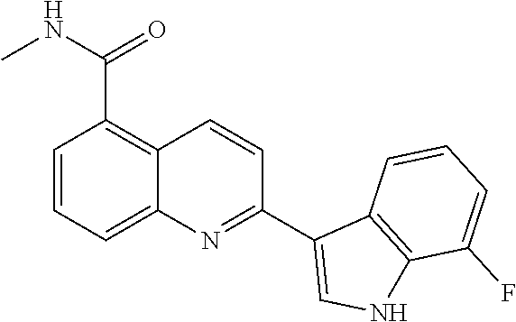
C1=CC=C2C(=C1C(NC)=O)C=CC(C1=CNC3=C1C=CC=C3F)=N2
